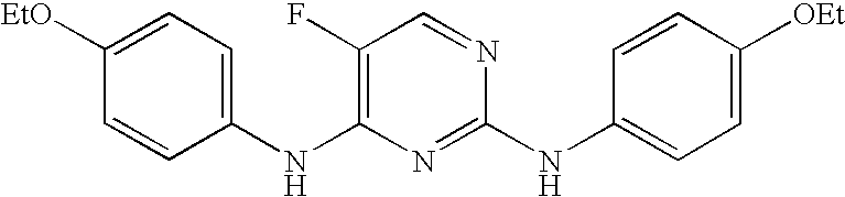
C1=C([EtO])C=CC(NC2=C(F)C=NC(NC3=CC=C([OEt])C=C3)=N2)=C1
